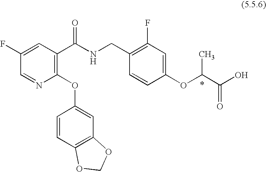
C1=NC(OC2=CC3=C(C=C2)OCO3)=C(C(NCC2=C(F)C=C(OC(C(O)=O)C)C=C2)=O)C=C1F
